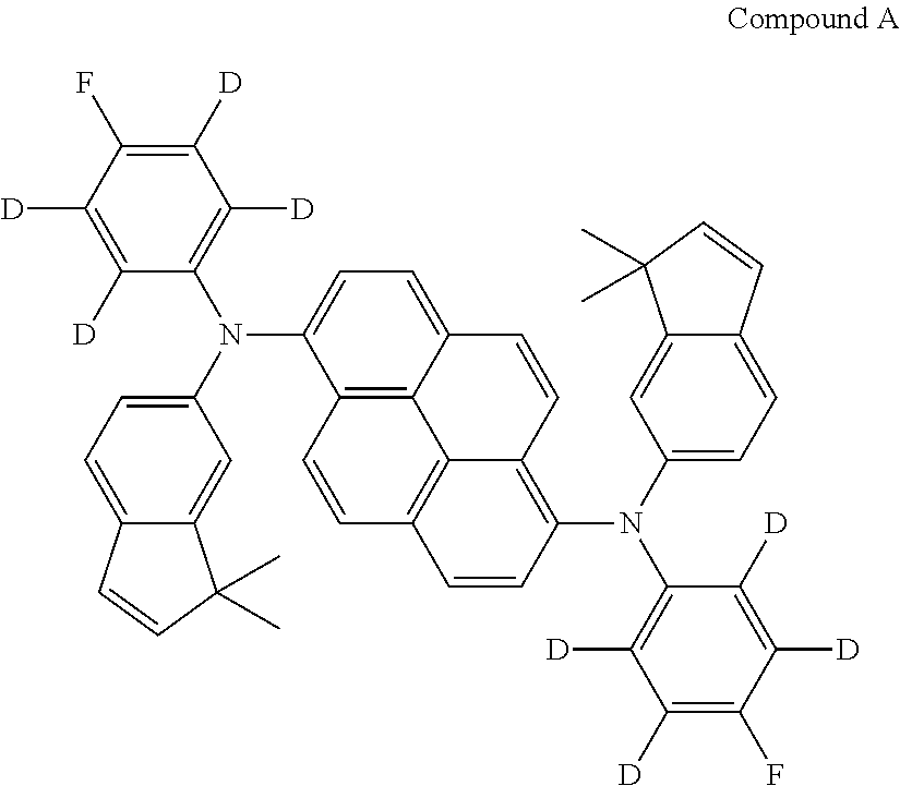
C12=C3C(=CC=C1N(C1=CC=C4C(=C1)C(C)(C)C=C4)C1=C([D])C([D])=C(F)C([D])=C1[D])C=CC1=C(N(C4=CC=C5C(=C4)C(C)(C)C=C5)C4=C([D])C([D])=C(F)C([D])=C4[D])C=CC(=C31)C=C2
